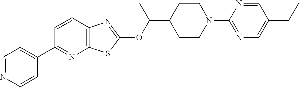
C1=CC2=C(N=C1C1=CC=NC=C1)SC(OC(C1CCN(C3=NC=C(CC)C=N3)CC1)C)=N2
